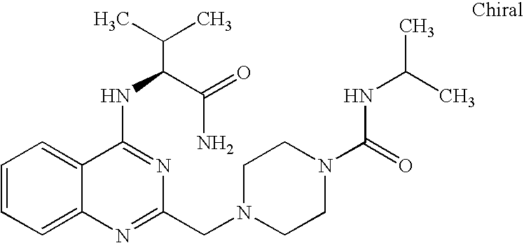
C1=CC=C2C(=C1)C(NC(C(N)=O)C(C)C)=NC(CN1CCN(C(=O)NC(C)C)CC1)=N2
